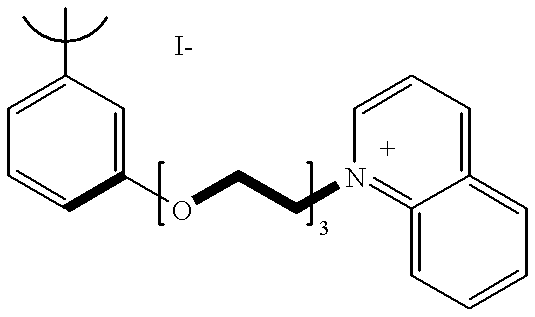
C1=C(C)C=C(OCCN2=C3=CC=CC=C3=CC=C2)C=C1
